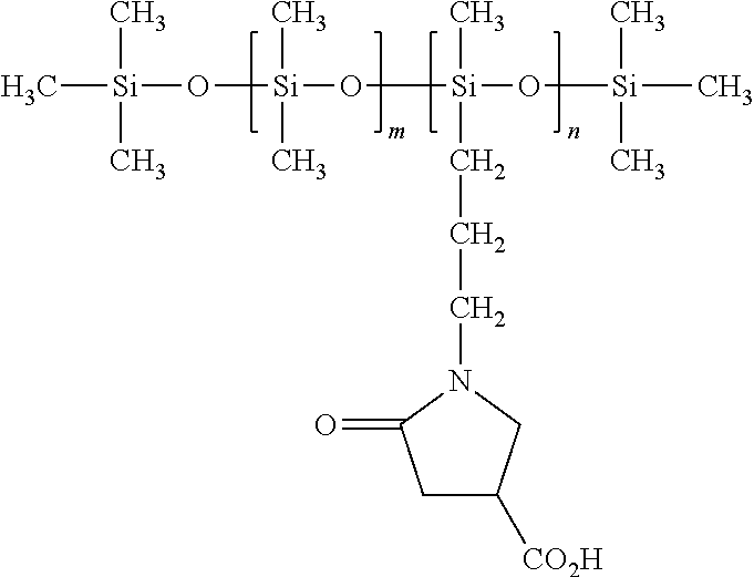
C[Si](O[Si](O[Si](O[Si](C)(C)C)(C)CCCN1C(=O)CC([CO2H])C1)(C)C)(C)C
